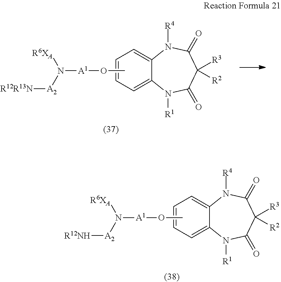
C12=CC=CC=C1N([R1])C(=O)C([R3])([R2])C(=O)N2[R4].CO[A1]N([R6XA])[A2][R12R13N].C12=CC=CC=C1N([R1])C(=O)C([R3])([R2])C(=O)N2[R4].CO[A1]N([R6XA])[A2][R12NH]
